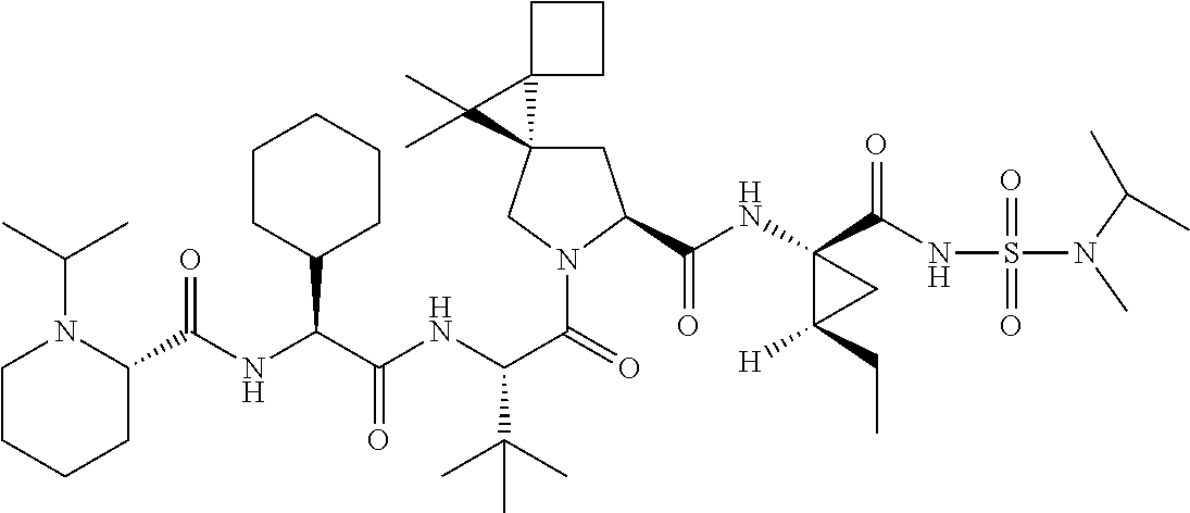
C1C2(CN(C(=O)C(NC(C(NC(=O)C3N(C(C)C)CCCC3)C3CCCCC3)=O)C(C)(C)C)C1C(NC1(C(NS(=O)(=O)N(C)C(C)C)=O)C([H])(CC)C1)=O)C1(C2(C)C)CCC1
